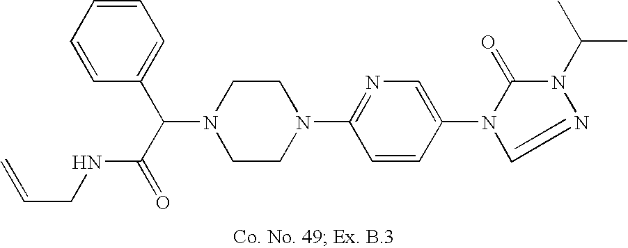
N1(C(C(=O)NCC=C)C2=CC=CC=C2)CCN(C2=NC=C(N3C(=O)N(C(C)C)N=C3)C=C2)CC1
